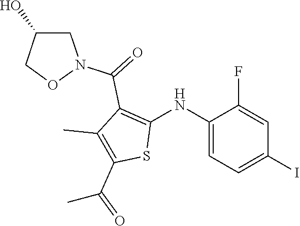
C1(NC2=C(C(=O)N3CC(O)CO3)C(C)=C(C(=O)C)S2)=CC=C(I)C=C1F
